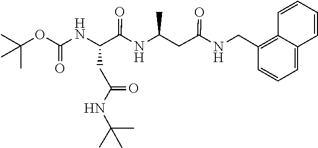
C1=CC=CC2=CC=CC(CNC(CC(NC(C(NC(OC(C)(C)C)=O)CC(NC(C)(C)C)=O)=O)C)=O)=C12
